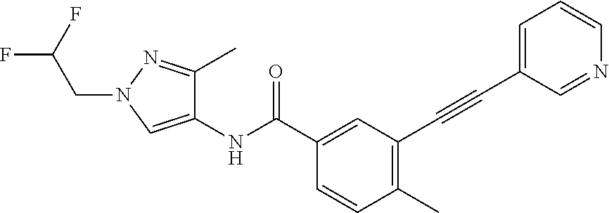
C1(C)=C(C#CC2=CC=CN=C2)C=C(C(NC2=CN(CC(F)F)N=C2C)=O)C=C1
